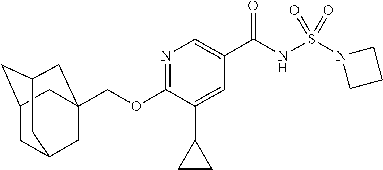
N1=C(OCC23CC4CC(CC(C2)C4)C3)C(C2CC2)=CC(C(NS(N2CCC2)(=O)=O)=O)=C1
